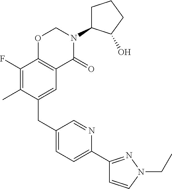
C1(CC2=CC3=C(C(F)=C2C)OCN(C2CCCC2O)C3=O)=CC=C(C2=NN(CC)C=C2)N=C1
